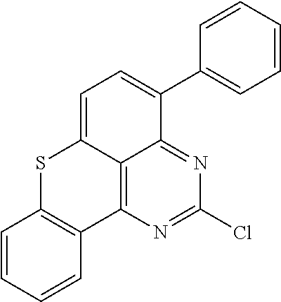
C1=CC=CC2=C1SC1=CC=C(C3=CC=CC=C3)C3=NC(Cl)=NC2=C13
